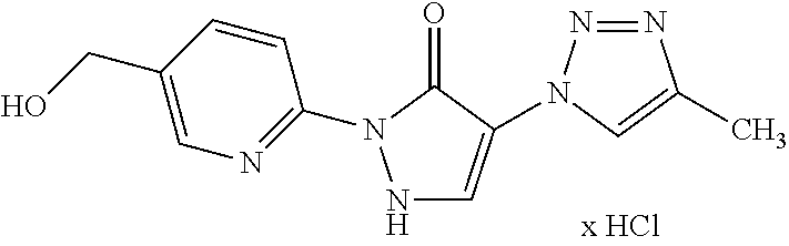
N1C=C(N2N=NC(C)=C2)C(=O)N1C1=NC=C(CO)C=C1
